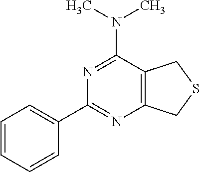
C12=C(C(N(C)C)=NC(C3=CC=CC=C3)=N1)CSC2
